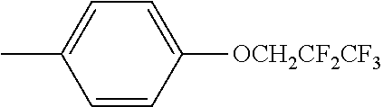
C1=C(C)C=CC([OCH2CF2CF3])=C1
